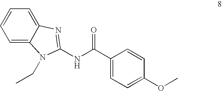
N(C(C1=CC=C(OC)C=C1)=O)C1=NC2=CC=CC=C2N1CC
